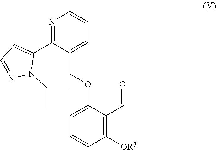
C1=C(C2=NC=CC=C2COC2=CC=CC([OR3])=C2C=O)N(C(C)C)N=C1
